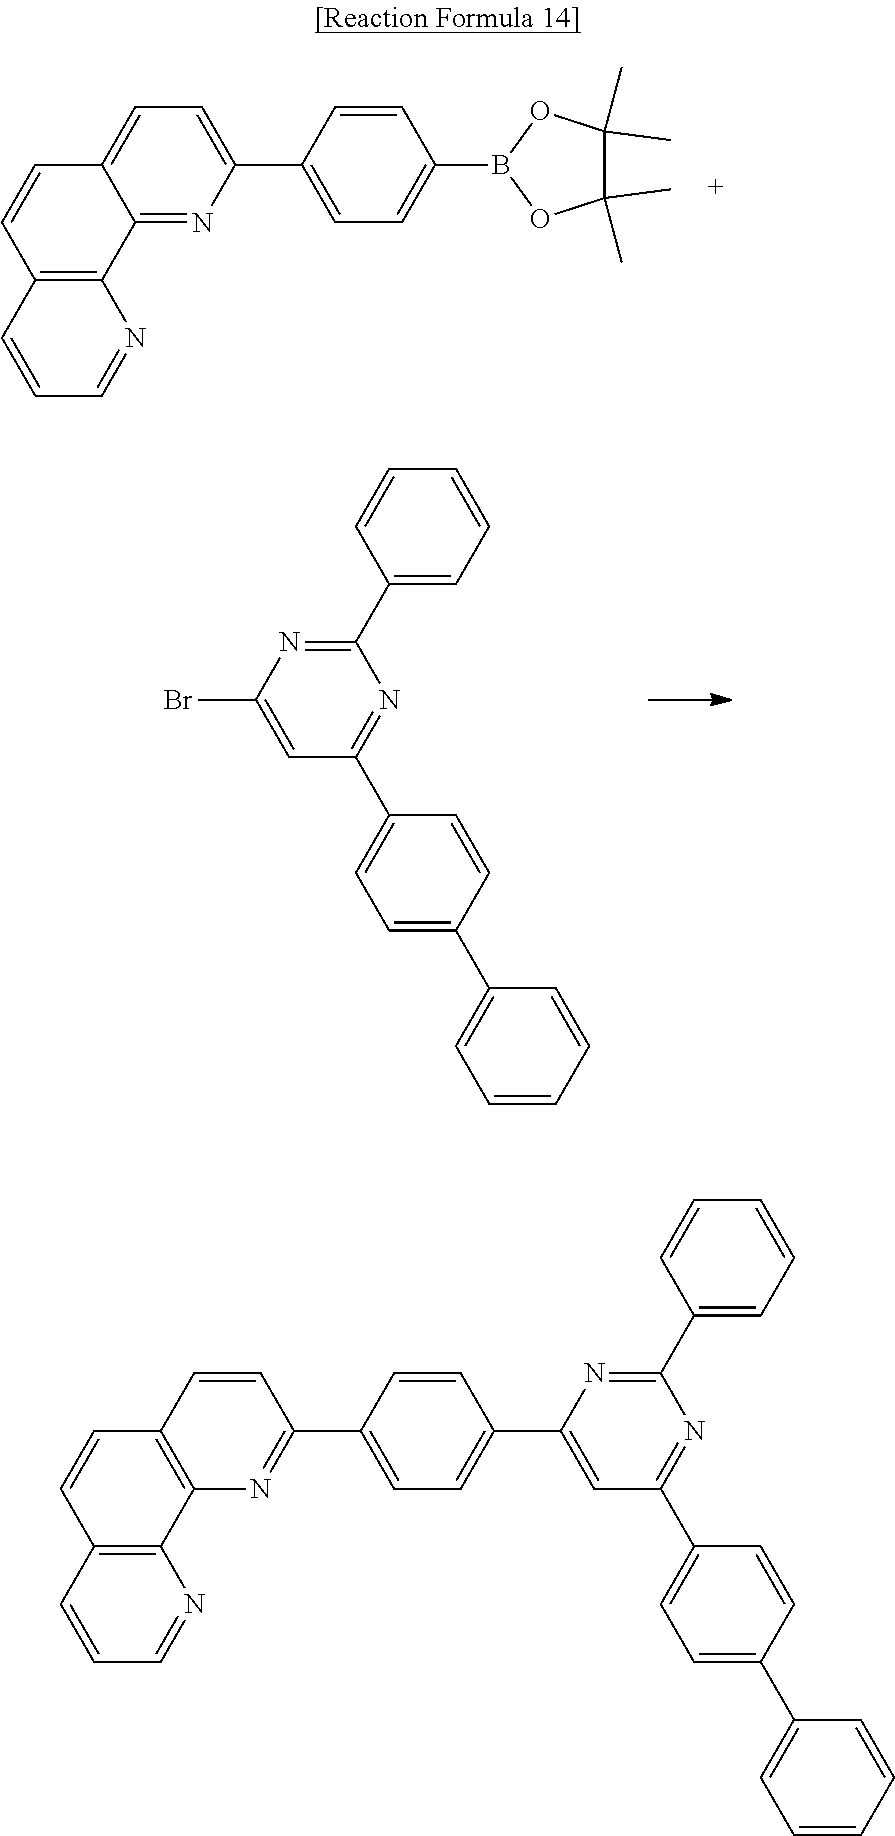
C12=NC(C3=CC=C(B4OC(C)(C)C(C)(C)O4)C=C3)=CC=C1C=CC1=C2N=CC=C1.N1=C(C2=CC=CC=C2)N=C(C2=CC=C(C3=CC=CC=C3)C=C2)C=C1Br.C12=C(C=CC(C3=CC=C(C4=CC(C5=CC=C(C6=CC=CC=C6)C=C5)=NC(C5=CC=CC=C5)=N4)C=C3)=N1)C=CC1=C2N=CC=C1
